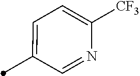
C1(C)=CC=C([CF3])N=C1
